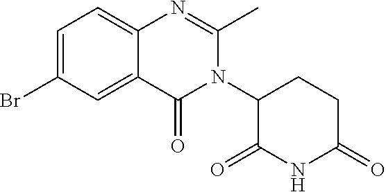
C1(N2C(C)=NC3=CC=C(Br)C=C3C2=O)C(=O)NC(=O)CC1
